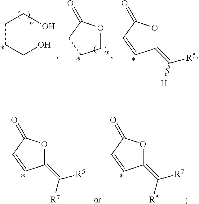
C(CCO)CO.C1OC(=O)CC1.C1(=C([H])[R5])OC(=O)C=C1.C1(=C([R7])[R5])OC(=O)C=C1.C1(=C([R5])[R7])OC(=O)C=C1
